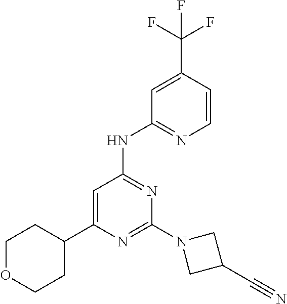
N1=C(N2CC(C#N)C2)N=C(NC2=NC=CC(C(F)(F)F)=C2)C=C1C1CCOCC1
